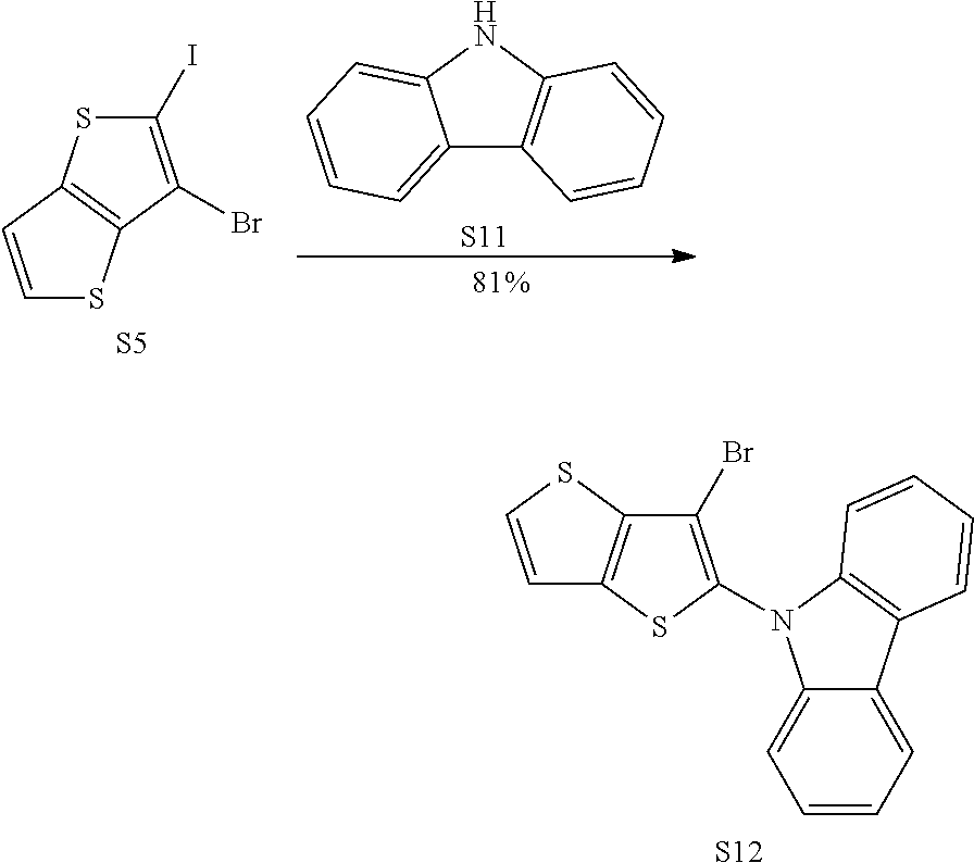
C12=CC=CC=C1NC1=C2C=CC=C1.[S11].C1=CC2=C(S1)C(Br)=C(I)S2.[S5].C1=CSC2=C1SC(N1C3=CC=CC=C3C3=C1C=CC=C3)=C2Br.[S12]
